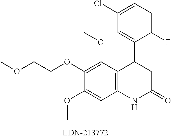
C12=C(C(OC)=C(OCCOC)C(OC)=C1)C(C1=CC(Cl)=CC=C1F)CC(=O)N2
